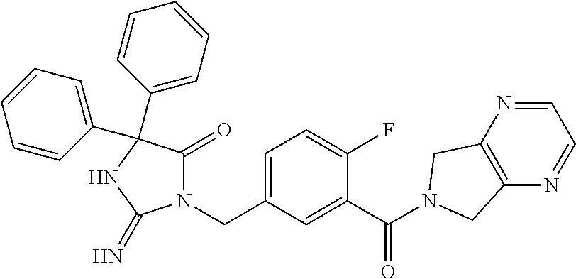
N1(CC2=CC=C(F)C(C(=O)N3CC4=C(N=CC=N4)C3)=C2)C(=O)C(C2=CC=CC=C2)(C2=CC=CC=C2)NC1=N
